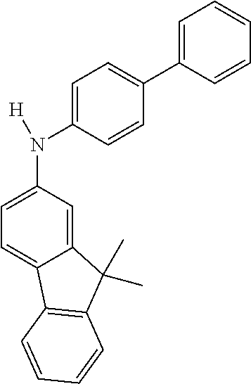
C12=CC(N(C3=CC=C(C4=CC=CC=C4)C=C3)[H])=CC=C1C1=C(C2(C)C)C=CC=C1
